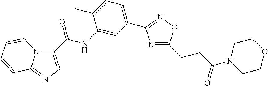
N1=C(CCC(=O)N2CCOCC2)ON=C1C1=CC=C(C)C(NC(=O)C2=CN=C3N2C=CC=C3)=C1
